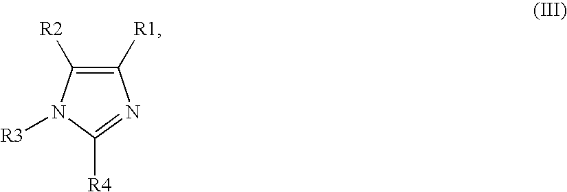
C1([R1])=C([R2])N([R3])C([R4])=N1
